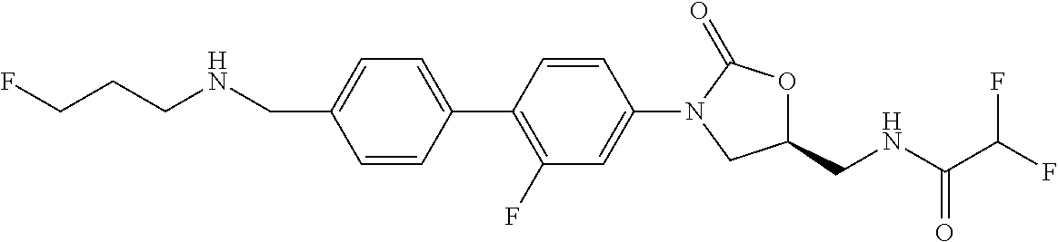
C1(CNCCCF)=CC=C(C2=C(F)C=C(N3C(=O)OC(CNC(C(F)F)=O)C3)C=C2)C=C1
